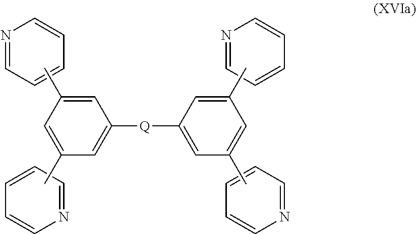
C1(C)=CC(C)=CC([Q]C2=CC(C)=CC(C)=C2)=C1.C1=CC=NC=C1.C1=CC=NC=C1.N1=CC=CC=C1.N1=CC=CC=C1
